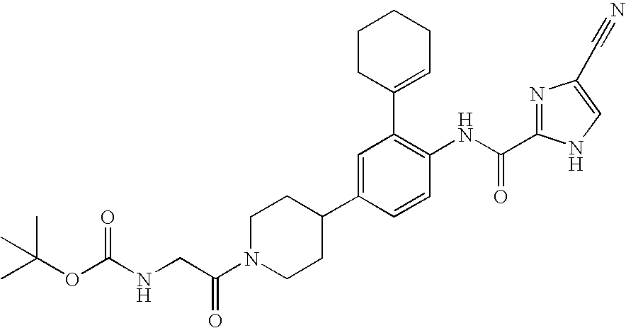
C1CC(C2=C(NC(=O)C3=NC(C#N)=CN3)C=CC(C3CCN(C(CNC(OC(C)(C)C)=O)=O)CC3)=C2)=CCC1
